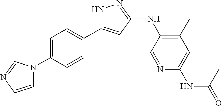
N1C(C2=CC=C(N3C=CN=C3)C=C2)=CC(NC2=C(C)C=C(NC(=O)C)N=C2)=N1
